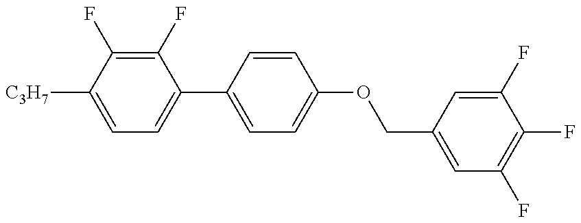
C1=C([C3H7])C(F)=C(F)C(C2=CC=C(OCC3=CC(F)=C(F)C(F)=C3)C=C2)=C1
